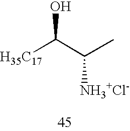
[H35C17]C(C(C)[NH3+Cl-])O
